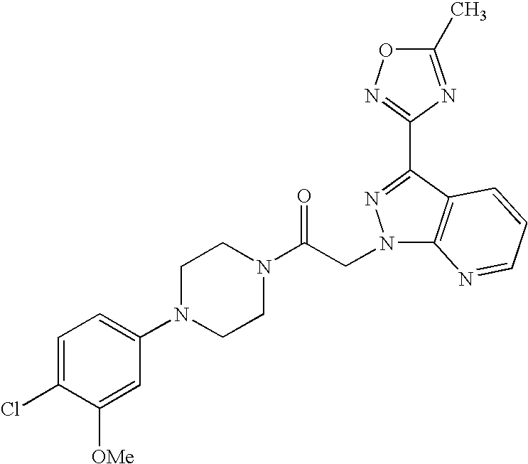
C1=C(Cl)C([OMe])=CC(N2CCN(C(CN3C4=C(C(C5=NOC(C)=N5)=N3)C=CC=N4)=O)CC2)=C1
